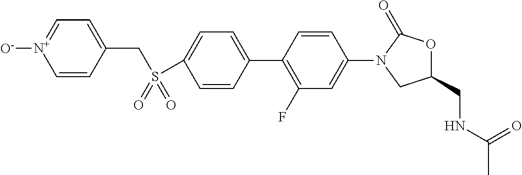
C1(S(CC2=CC=[N+]([O-])C=C2)(=O)=O)=CC=C(C2=C(F)C=C(N3CC(CNC(=O)C)OC3=O)C=C2)C=C1
